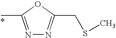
N1=C(C)OC(CSC)=N1
